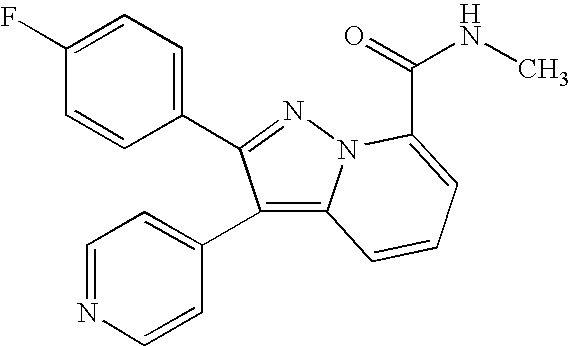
C1(F)=CC=C(C2=NN3C(=C2C2=CC=NC=C2)C=CC=C3C(=O)NC)C=C1
